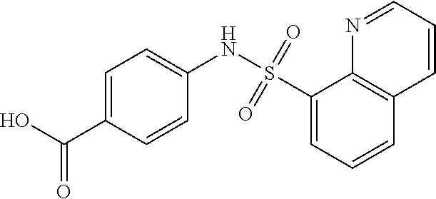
C1=C(C(O)=O)C=CC(NS(C2=CC=CC3=C2N=CC=C3)(=O)=O)=C1
